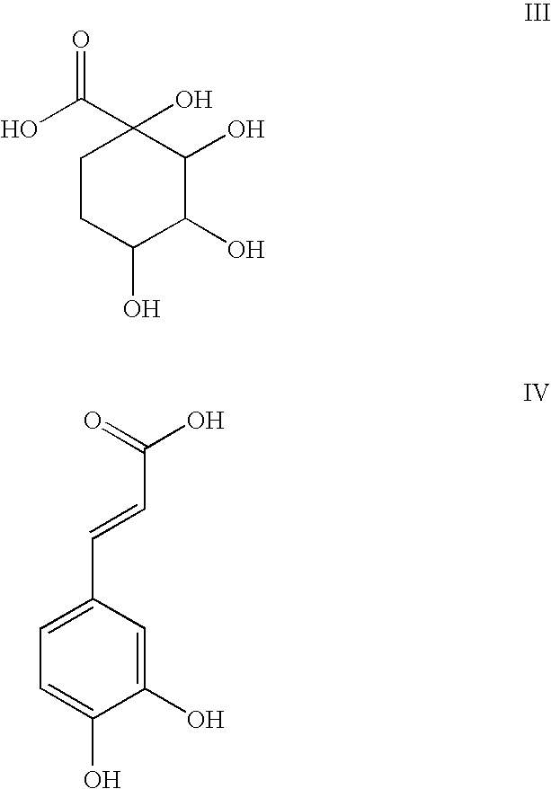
C1CC(O)C(O)C(O)C1(C(O)=O)O.C1(O)=CC(C=CC(O)=O)=CC=C1O
